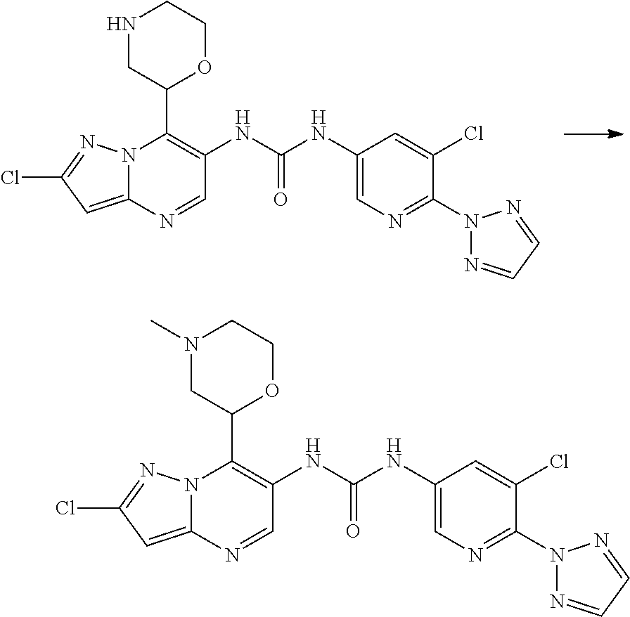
N12C(=CC(Cl)=N1)N=CC(NC(NC1=CN=C(N3N=CC=N3)C(Cl)=C1)=O)=C2C1CNCCO1.N12C(=CC(Cl)=N1)N=CC(NC(NC1=CN=C(N3N=CC=N3)C(Cl)=C1)=O)=C2C1CN(C)CCO1
